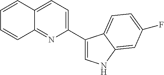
C12=NC(C3=CNC4=CC(F)=CC=C34)=CC=C1C=CC=C2
